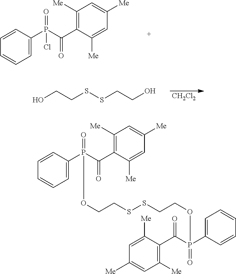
C1=C(P(C(=O)C2=C([Me])C=C([Me])C=C2[Me])(=O)Cl)C=CC=C1.[CH2Cl2].OCCSSCCO.C1=C(P(C(=O)C2=C([Me])C=C([Me])C=C2[Me])(=O)OCCSSCCOP(C2=CC=CC=C2)(C(=O)C2=C([Me])C=C([Me])C=C2[Me])=O)C=CC=C1
